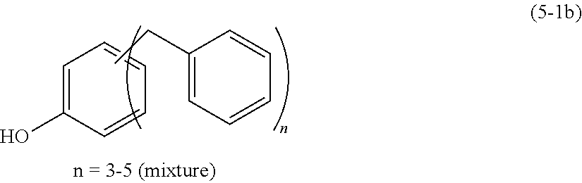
C1=C(O)C=CC=C1.C(C1=CC=CC=C1)C
